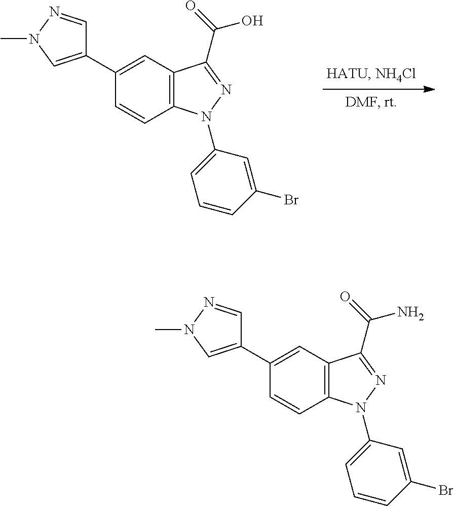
C1(C2=CN(C)N=C2)=CC2=C(C=C1)N(C1=CC=CC(Br)=C1)N=C2C(=O)O.C1(C2=CN(C)N=C2)=CC2=C(C=C1)N(C1=CC=CC(Br)=C1)N=C2C(=O)N
